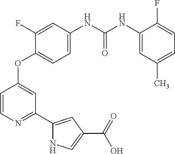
C1(F)=CC(NC(NC2=CC(C)=CC=C2F)=O)=CC=C1OC1=CC(C2=CC(C(O)=O)=CN2)=NC=C1
